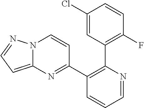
C1(Cl)=CC(C2=C(C3=NC4=CC=NN4C=C3)C=CC=N2)=C(F)C=C1
